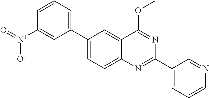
C1(C2=CC=CC([N+](=O)[O-])=C2)=CC=C2C(=C1)C(OC)=NC(C1=CC=CN=C1)=N2
